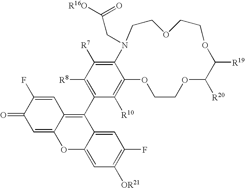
C1=C(F)C(=O)C=C2C1=C(C1=C([R8])C([R7])=C3C(=C1[R10])OCCOC([R20])C([R19])OCCOCCN3CC([R16O])=O)C1=CC(F)=C([OR21])C=C1O2
